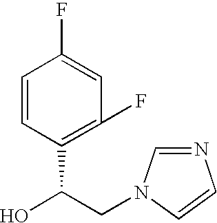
C1=CC(C(O)CN2C=NC=C2)=C(F)C=C1F
